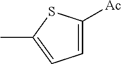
C1=C([Ac])SC(C)=C1
